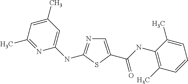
C1=C(C(NC2=C(C)C=CC=C2C)=O)SC(NC2=CC(C)=CC(C)=N2)=N1
